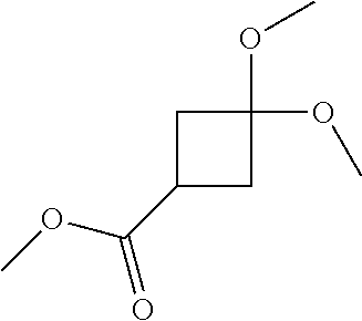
C1(OC)(OC)CC(C(OC)=O)C1
